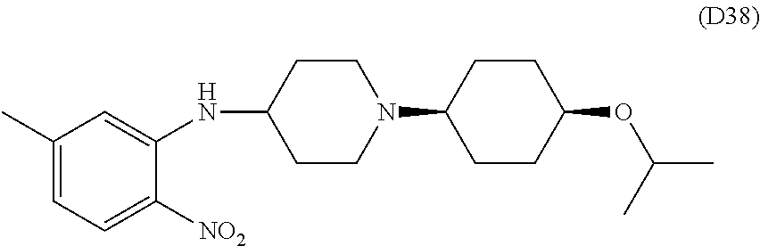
C1CC(NC2=CC(C)=CC=C2[NO2])CCN1C1CCC(OC(C)C)CC1
